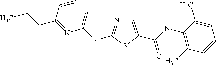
C1=C(C(NC2=C(C)C=CC=C2C)=O)SC(NC2=CC=CC(CCC)=N2)=N1
